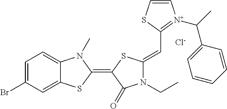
[Cl-].C1=C(Br)C=C2C(=C1)N(C)C(=C1C(=O)N(CC)C(=CC3=[N+](C(C4=CC=CC=C4)C)C=CS3)S1)S2
